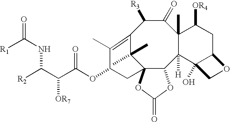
C12=C(C)C(OC(C(C(NC([R1])=O)[R2])[OR7])=O)CC3(C1(C)C)C(C1([H])C(C)(C(=O)C2[R3])C([OR4])CC2C1(O)CO2)OC(=O)O3
